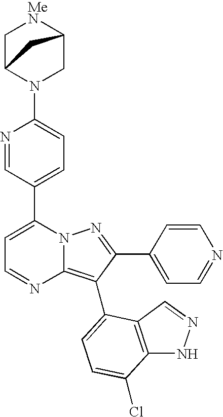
N1=CC(C2=CC=NC3=C(C4=CC=C(Cl)C5=C4C=NN5)C(C4=CC=NC=C4)=NN23)=CC=C1N1CC2[MeN]CC1C2
